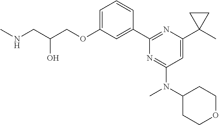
C1=C(OCC(CNC)O)C=C(C2=NC(C3(C)CC3)=CC(N(C3CCOCC3)C)=N2)C=C1
